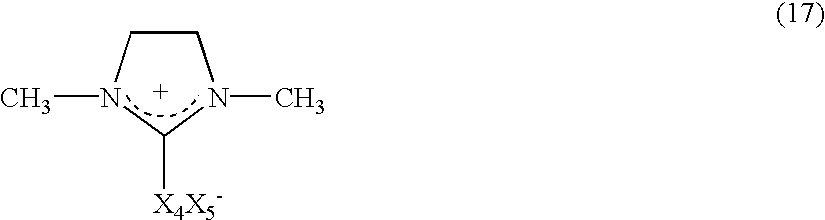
CN1CCN(C)C1[X4X5-]
